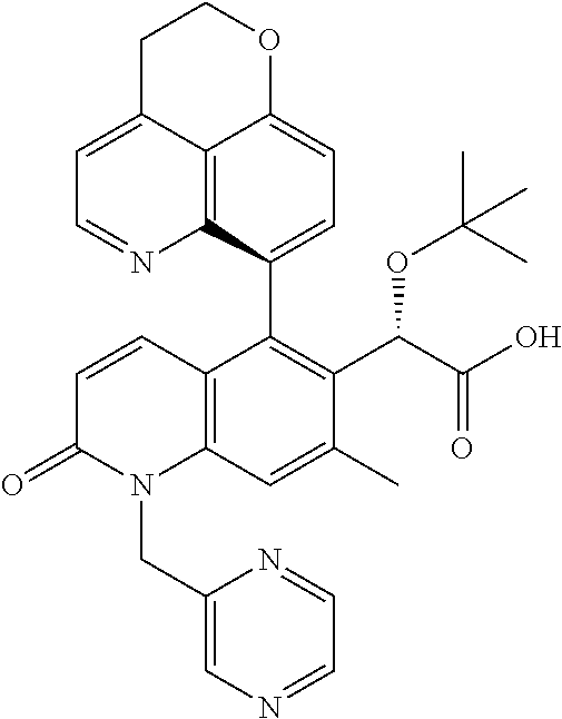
C12=C3C(C4=C(C(C(O)=O)OC(C)(C)C)C(C)=CC5=C4C=CC(=O)N5CC4=CN=CC=N4)=CC=C1OCCC2=CC=N3
